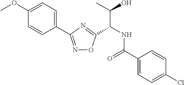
C1=C(C2=NOC(C(NC(=O)C3=CC=C(Cl)C=C3)C(O)C)=N2)C=CC(OC)=C1
